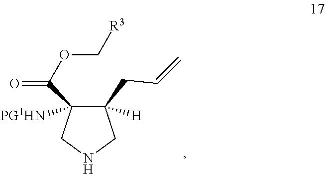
C1(CC=C)([H])C(C(OC[R3])=O)([PG1HN])CNC1
